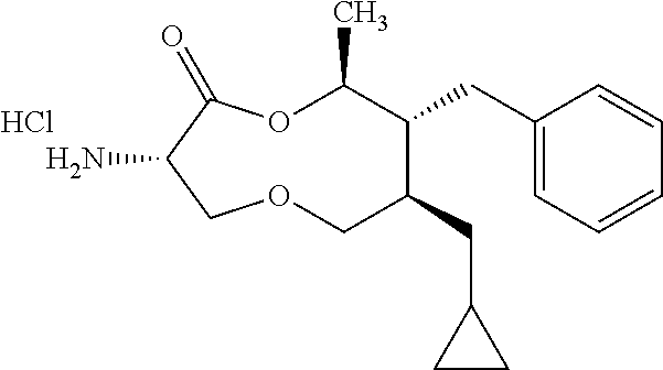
NC1C(=O)OC(C)C(CC2=CC=CC=C2)C(CC2CC2)COC1.Cl
